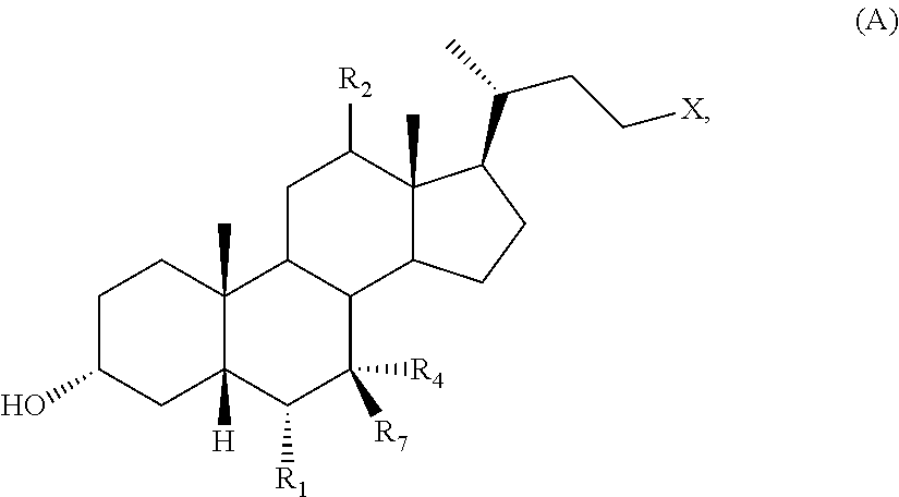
C1C(O)CC2([H])C(C)(C1)C1C(C([R4])([R7])C2[R1])C2C(C)(C([R2])C1)C(C(C)CC[X])CC2
